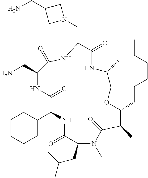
C1(C2NC(=O)C(CC(C)C)N(C)C(=O)C(C)C(CCCCCC)OCC(C)NC(=O)C(CN3CC(CN)C3)NC(=O)C(CN)NC2=O)CCCCC1
